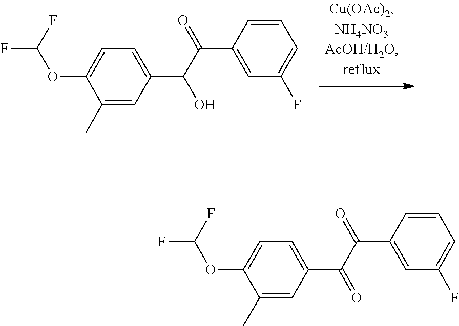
FC(F)OC1=CC=C(C(C(=O)C2=CC(F)=CC=C2)O)C=C1C.FC(F)OC1=CC=C(C(C(=O)C2=CC(F)=CC=C2)=O)C=C1C
